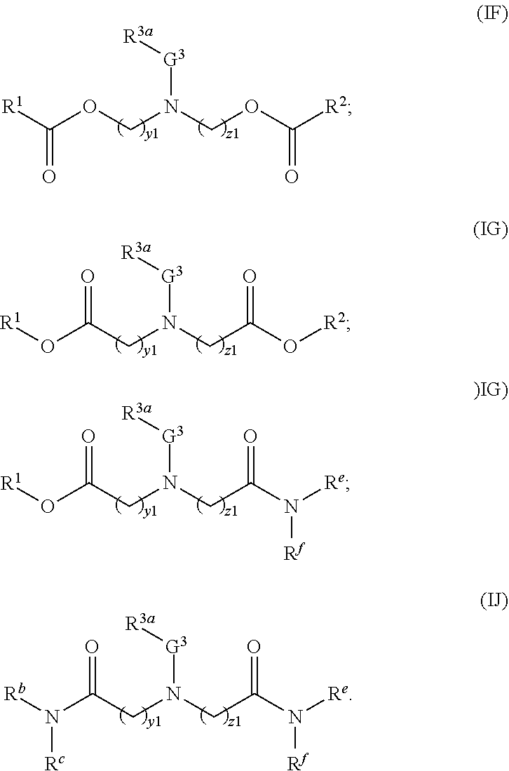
[G3]([R3a])N(COC(=O)[R2])COC(=O)[R1].[G3]([R3a])N(CC(O[R1])=O)CC(=O)O[R2].[G3]([R3a])N(CC(N([Rb])[Rc])=O)CC(=O)N([Re])[Rf].[G3]([R3a])N(CC(O[R1])=O)CC(=O)N([Re])[Rf]
